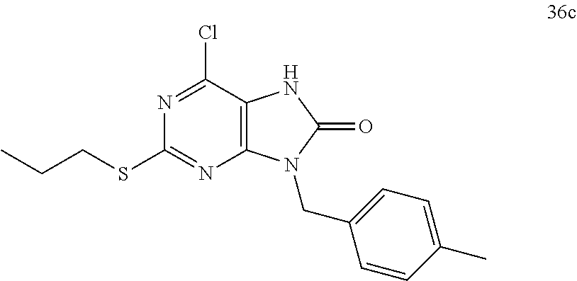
N1=C(Cl)C2=C(N=C1SCCC)N(CC1=CC=C(C)C=C1)C(=O)N2
